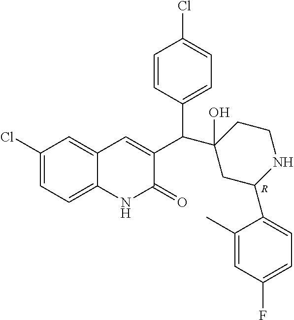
[R].C1(Cl)=CC=C2C(=C1)C=C(C(C1(O)CC(C3=CC=C(F)C=C3C)NCC1)C1=CC=C(Cl)C=C1)C(=O)N2
